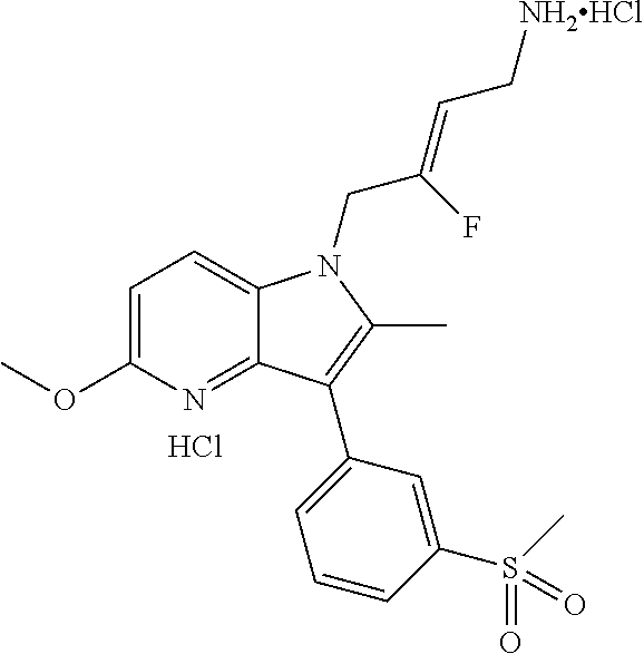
C1=C(OC)N=C2C(=C1)N(CC(=CC[NH2HCl])F)C(C)=C2C1=CC=CC(S(C)(=O)=O)=C1.Cl
